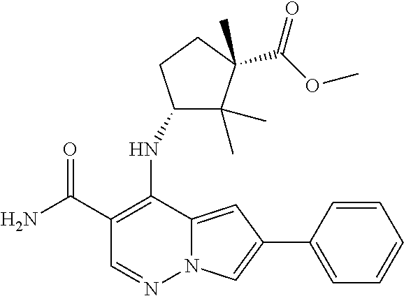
C1(C(N)=O)=C(NC2C(C)(C)C(C(OC)=O)(C)CC2)C2=CC(C3=CC=CC=C3)=CN2N=C1
